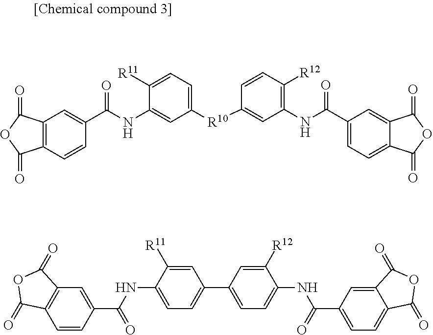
C12=C(C=CC(C(NC3=CC([R10]C4=CC(NC(C5=CC=C6C(=C5)C(=O)OC6=O)=O)=C([R12])C=C4)=CC=C3[R11])=O)=C1)C(=O)OC2=O.C1=CC(C(NC2=CC=C(C3=CC=C(NC(=O)C4=CC=C5C(=C4)C(=O)OC5=O)C([R12])=C3)C=C2[R11])=O)=CC2=C1C(=O)OC2=O
